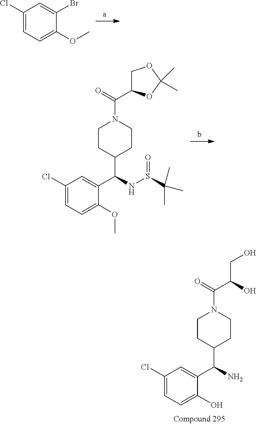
C1(Cl)=CC=C(OC)C(Br)=C1.C1CC(C(NS(=O)C(C)(C)C)C2=CC(Cl)=CC=C2OC)CCN1C(=O)C1COC(C)(C)O1.C1CC(C(N)C2=CC(Cl)=CC=C2O)CCN1C(=O)C(CO)O
